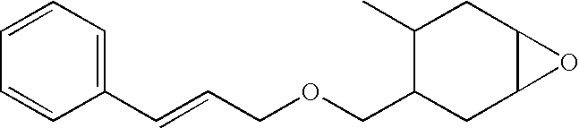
C1=CC=C(C=CCOCC2CC3C(CC2C)O3)C=C1
